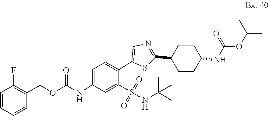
C1=CC=CC(COC(NC2=CC=C(C3=CN=C(C4CCC(NC(OC(C)C)=O)CC4)S3)C(S(=O)(=O)NC(C)(C)C)=C2)=O)=C1F
